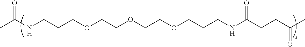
CC(NCCCOCCOCCOCCCNC(CCC(C)=O)=O)=O
